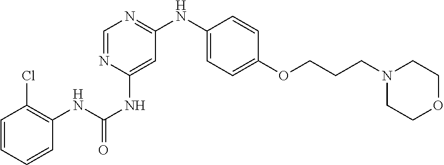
C1=CC=CC(NC(NC2=CC(NC3=CC=C(OCCCN4CCOCC4)C=C3)=NC=N2)=O)=C1Cl
